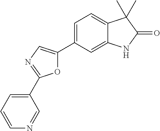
C1=C(C2=CN=C(C3=CC=CN=C3)O2)C=C2C(=C1)C(C)(C)C(=O)N2
